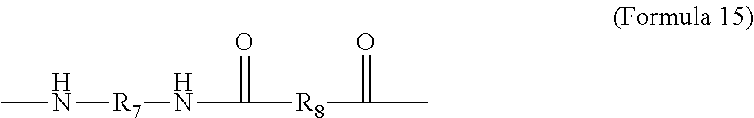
N([R7]NC(=O)[R8]C(C)=O)C
